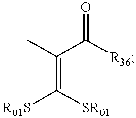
CC(C([R36])=O)=C([R01S])[SR01]
